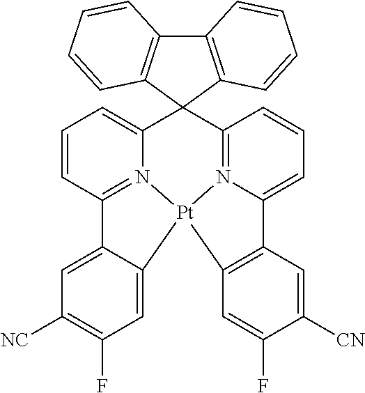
C12(C3=CC=CC4=N3[Pt]3(N5=C1C=CC=C5C1=C3C=C(F)C([CN])=C1)C1=CC(F)=C([NC])C=C41)C1=C(C3=C2C=CC=C3)C=CC=C1
